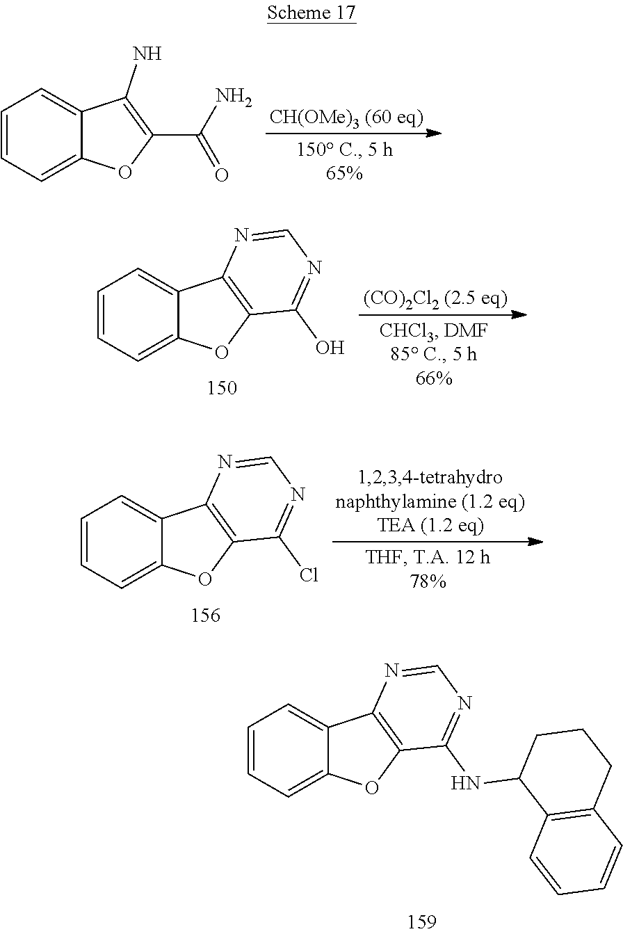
C1=CC=C2C(=C1)OC(C(N)=O)=C2N.C1=CC=C2C(=C1)OC1=C2N=CN=C1O.C1=CC=C2C(=C1)OC1=C2N=CN=C1Cl.C1=CC=C2C(=C1)OC1=C2N=CN=C1NC1C2=C(CCC1)C=CC=C2
